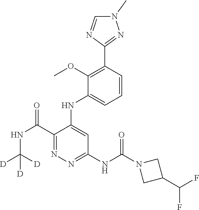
C1=CC(C2=NN(C)C=N2)=C(OC)C(NC2=CC(NC(N3CC(C(F)F)C3)=O)=NN=C2C(NC([D])([D])[D])=O)=C1
